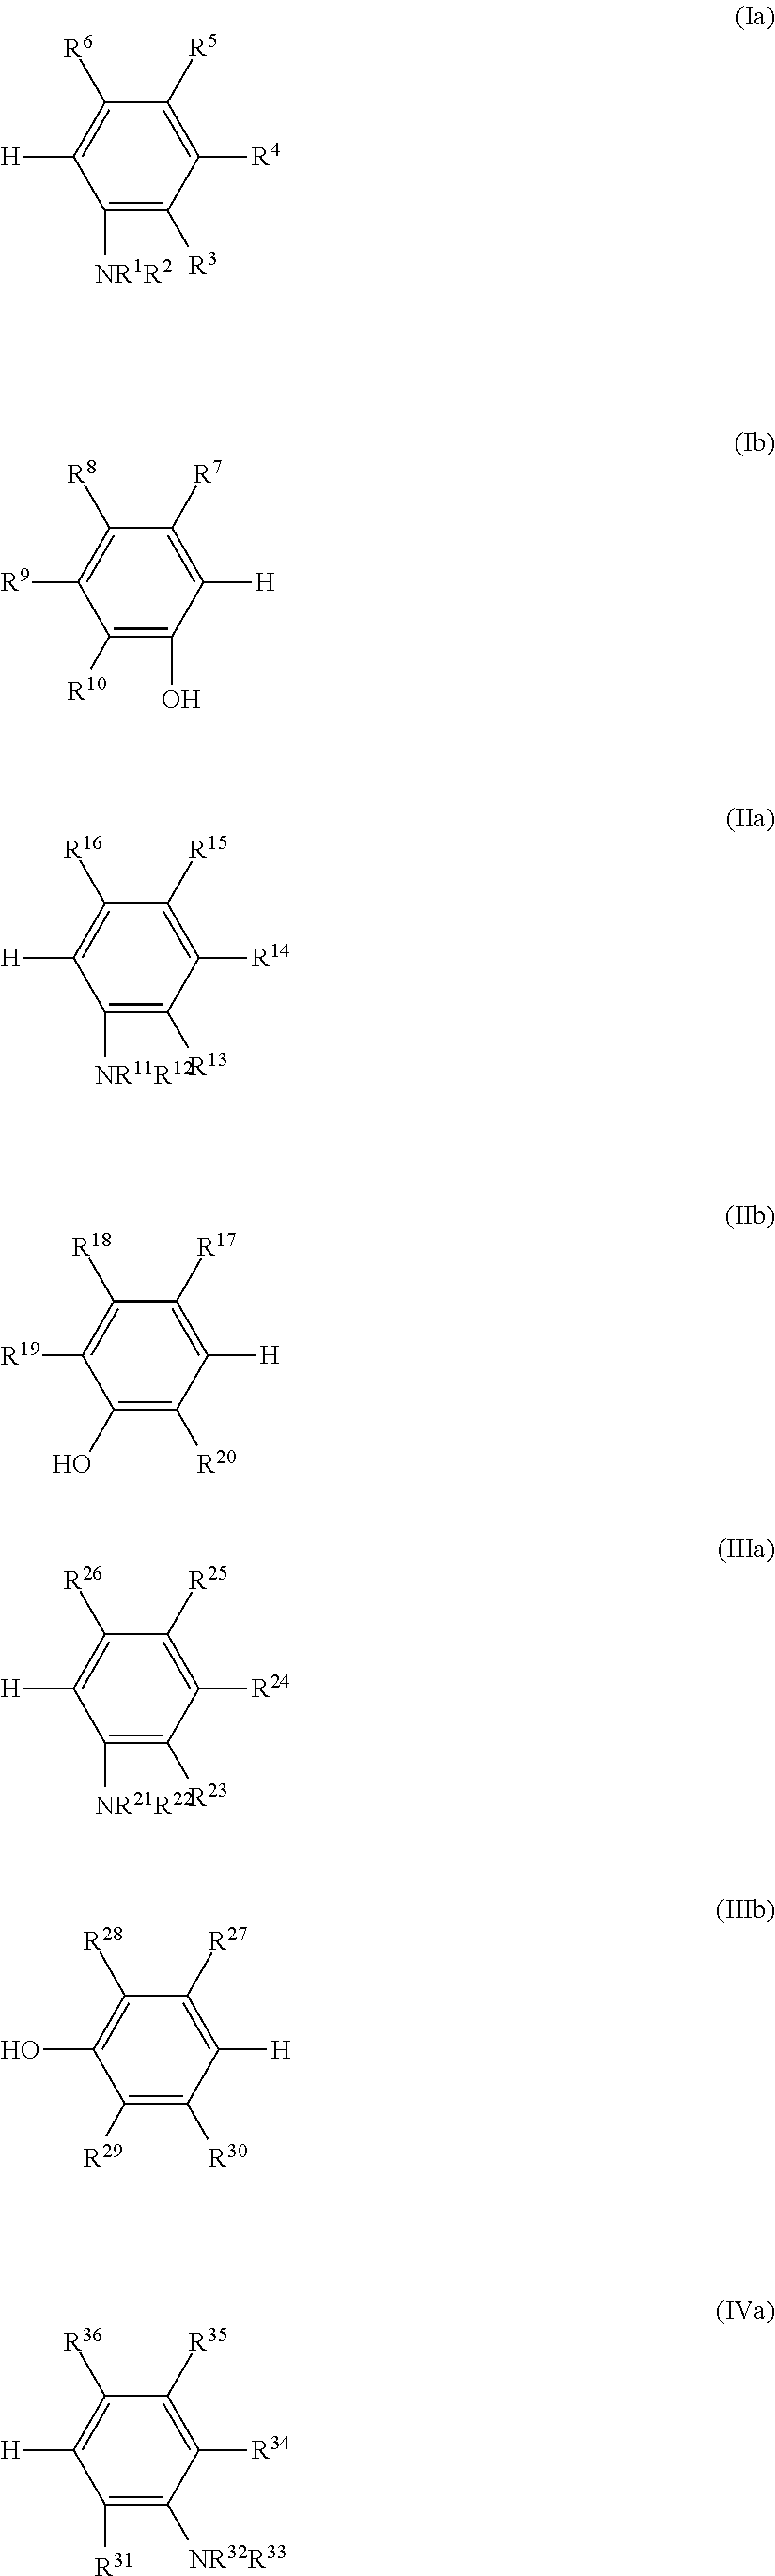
C1([NR1R2])=C([R3])C([R4])=C([R5])C([R6])=C1[H].C1([R10])=C(O)C([H])=C([R7])C([R8])=C1[R9].C1([NR11R12])=C([R13])C([R14])=C([R15])C([R16])=C1[H].C1(O)=C([R20])C([H])=C([R17])C([R18])=C1[R19].C1([NR21R22])=C([R23])C([R24])=C([R25])C([R26])=C1[H].C1([R29])=C([R30])C([H])=C([R27])C([R28])=C1O.C1([R31])=C([NR32R33])C([R34])=C([R35])C([R36])=C1[H]
